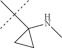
C1(NC)(C(C)(C)C)CC1
